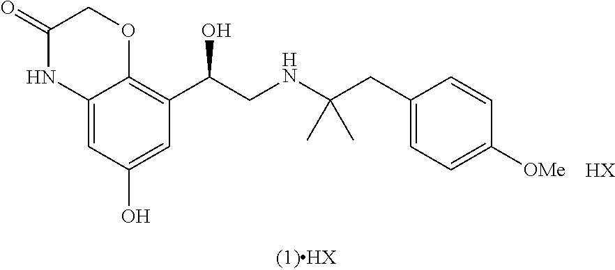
C12=CC(O)=CC(C(CNC(CC3=CC=C([OMe])C=C3)(C)C)O)=C1OCC(=O)N2.[HX]
